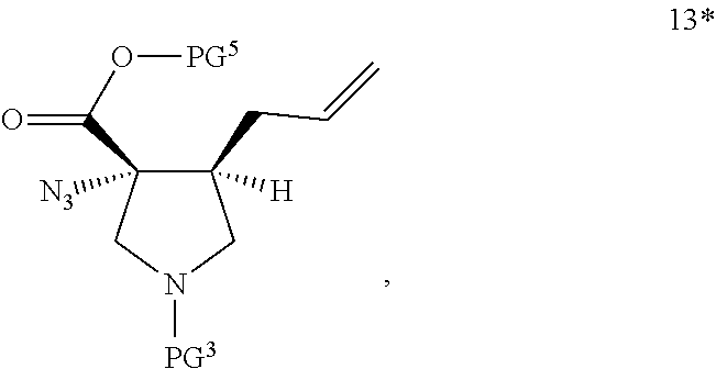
C1(CC=C)([H])C(C(O[PG5])=O)([N3])CN([PG3])C1
